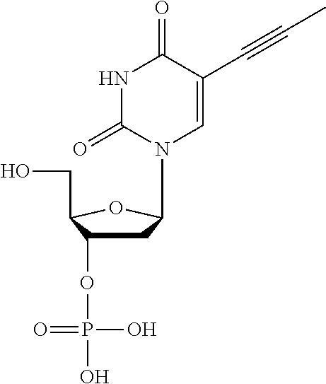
C1C(OP(O)(O)=O)C(CO)OC1N1C=C(C#CC)C(=O)NC1=O
